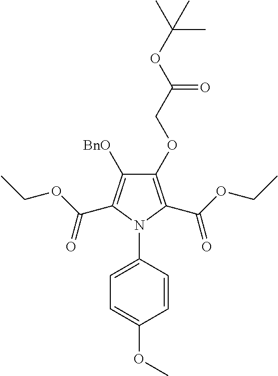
C1(OCC(OC(C)(C)C)=O)=C(C(OCC)=O)N(C2=CC=C(OC)C=C2)C(C(OCC)=O)=C1[BnO]
